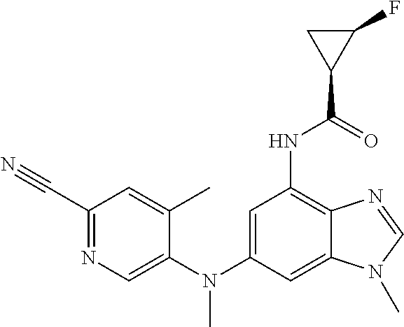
C1(C)=CC(C#N)=NC=C1N(C1=CC(NC(=O)C2C(F)C2)=C2C(=C1)N(C)C=N2)C
